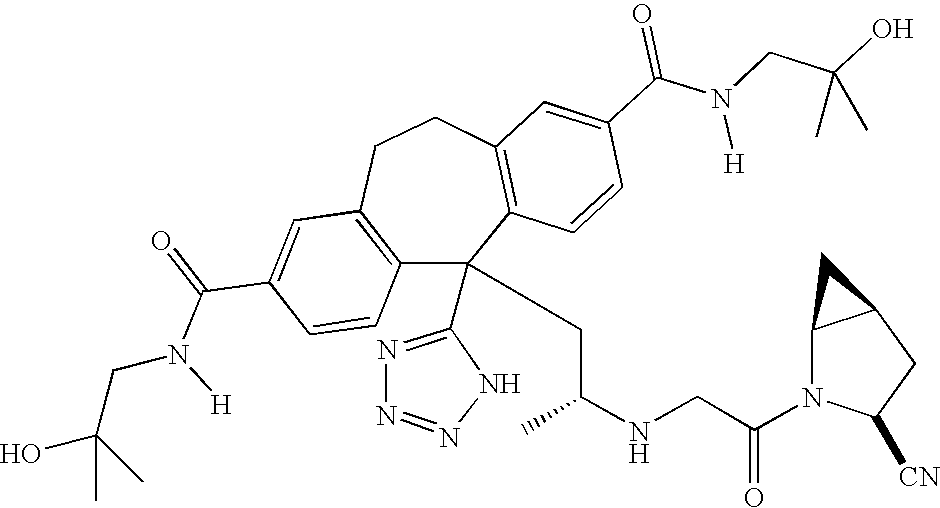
C1(C(=O)N(CC(O)(C)C)[H])=CC2=C(C=C1)C(C1=NN=NN1)(CC(NCC(N1C([CN])CC3C1C3)=O)C)C1=C(CC2)C=C(C(N(CC(O)(C)C)[H])=O)C=C1
